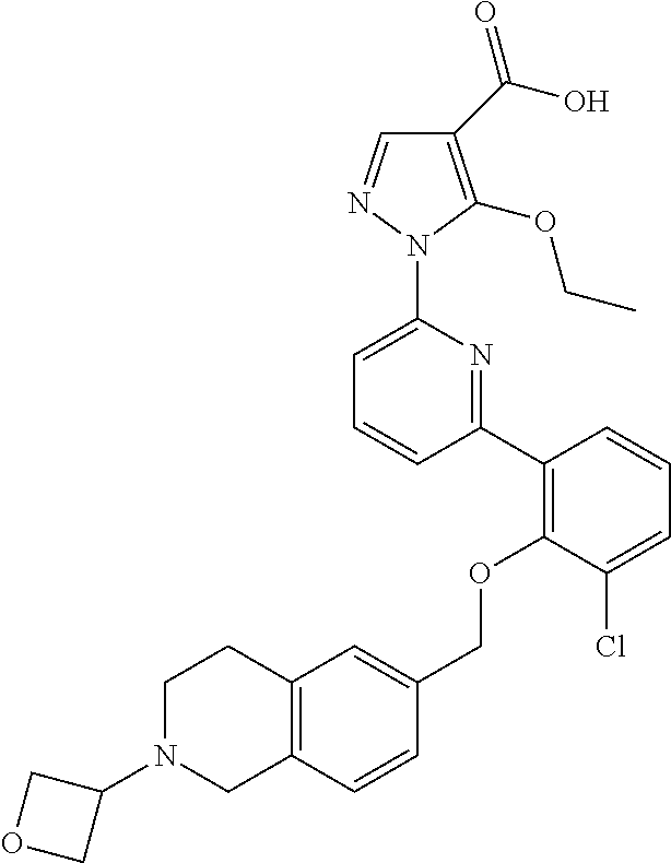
C1(C(O)=O)=C(OCC)N(C2=CC=CC(C3=C(OCC4=CC5=C(C=C4)CN(C4COC4)CC5)C(Cl)=CC=C3)=N2)N=C1
